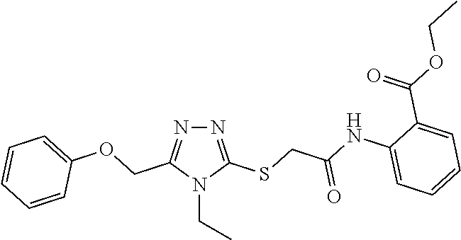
N1=C(SCC(NC2=CC=CC=C2C(OCC)=O)=O)N(CC)C(COC2=CC=CC=C2)=N1
